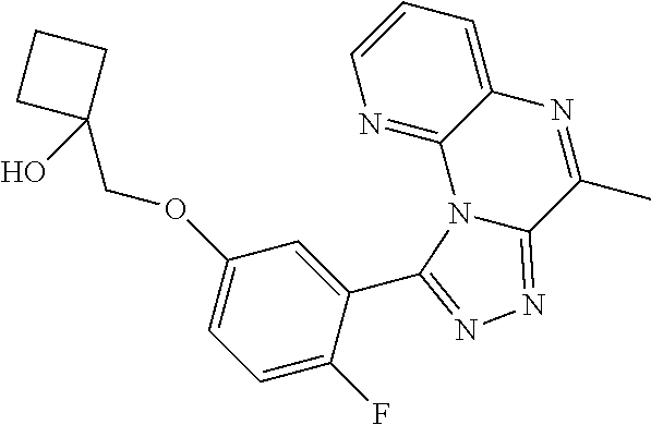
O(C1=CC=C(F)C(C2=NN=C3N2C2=NC=CC=C2N=C3C)=C1)CC1(O)CCC1
